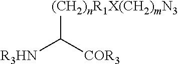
[(CH2)nR1X(CH2)mN3]C([COR3])[R3HN]
